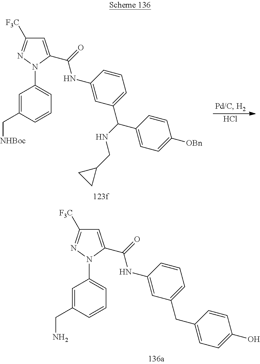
C1=C(C(NC2=CC(CC3=CC=C(O)C=C3)=CC=C2)=O)N(C2=CC=CC(CN)=C2)N=C1[F3C].Cl.C1=C(C(NC2=CC(C(C3=CC=C([OBn])C=C3)NCC3CC3)=CC=C2)=O)N(C2=CC=CC(C[NHBoc])=C2)N=C1[F3C]
